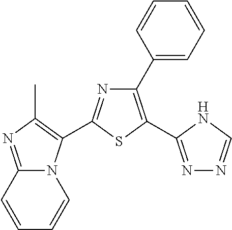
C1=CC2=NC(C)=C(C3=NC(C4=CC=CC=C4)=C(C4=NN=CN4)S3)N2C=C1
